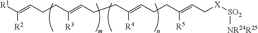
C(=CCCC(=CCCC(=CCCC(=CC[X][SO2][NR24R25])[R5])[R4])[R3])([R1])[R2]
